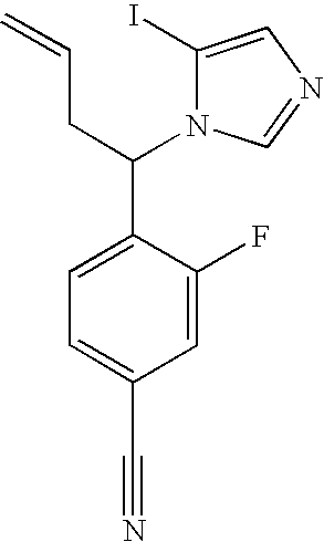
C1=C(F)C(C(N2C(I)=CN=C2)CC=C)=CC=C1C#N
